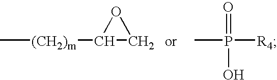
C[(CH2)m]C1CO1.CP(=O)(O)[R4]
